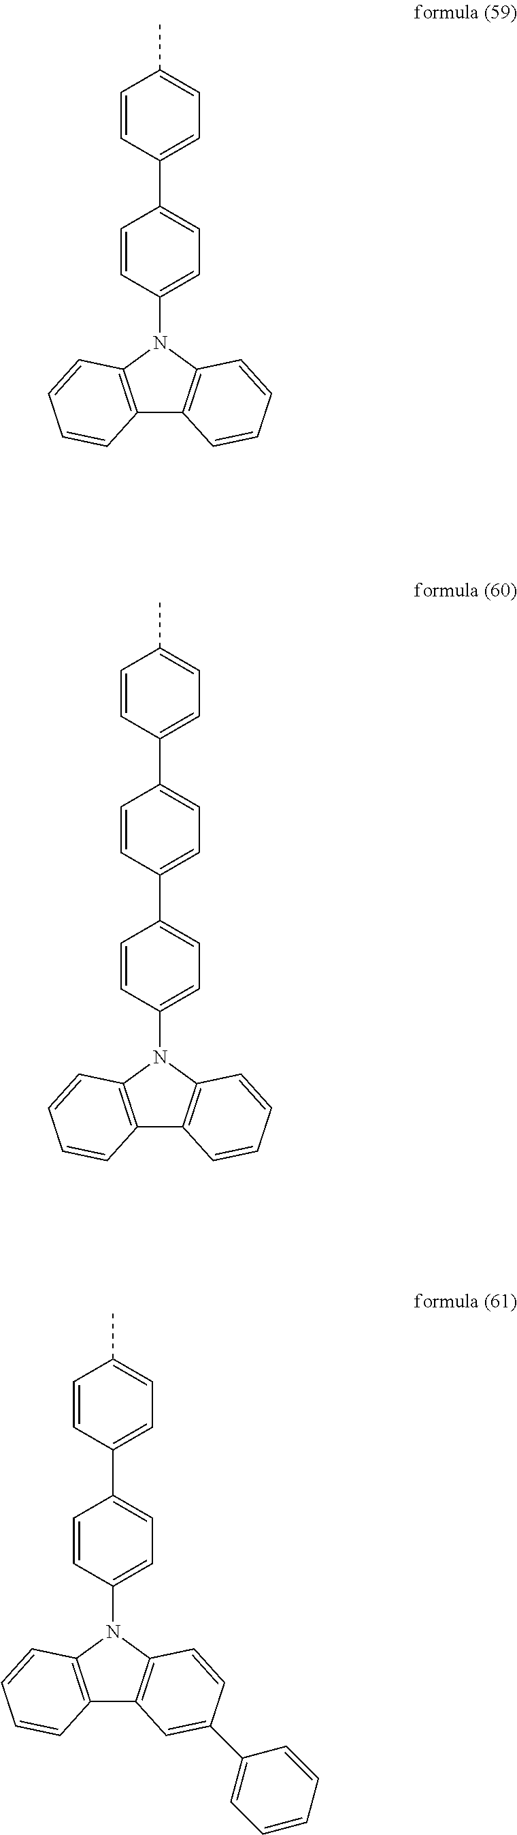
C12=C(N(C3=CC=C(C4=CC=C(C)C=C4)C=C3)C3=C1C=CC=C3)C=CC=C2.C12=C(N(C3=CC=C(C4=CC=C(C5=CC=C(C)C=C5)C=C4)C=C3)C3=C1C=CC=C3)C=CC=C2.C12=C(N(C3=CC=C(C4=CC=C(C)C=C4)C=C3)C3=C1C=C(C1=CC=CC=C1)C=C3)C=CC=C2
